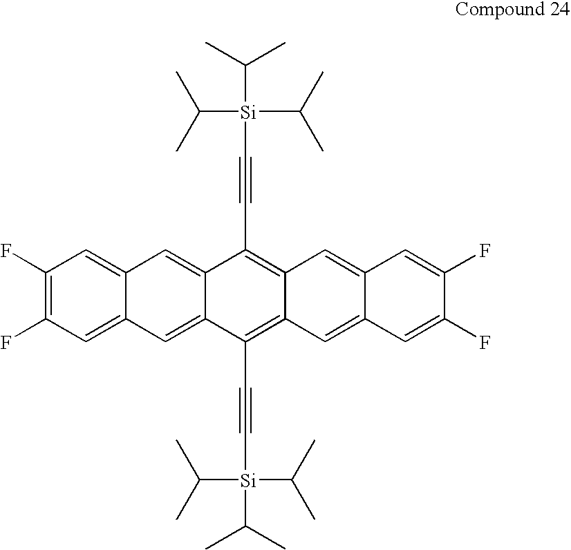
C1(F)=C(F)C=C2C(=C1)C=C1C(=C2)C(C#C[Si](C(C)C)(C(C)C)C(C)C)=C2C(=C1C#C[Si](C(C)C)(C(C)C)C(C)C)C=C1C(=C2)C=C(F)C(F)=C1
